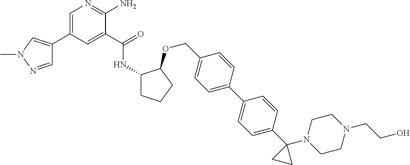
C1=NN(C)C=C1C1=CN=C(N)C(C(=O)NC2CCCC2OCC2=CC=C(C3=CC=C(C4(N5CCN(CCO)CC5)CC4)C=C3)C=C2)=C1
